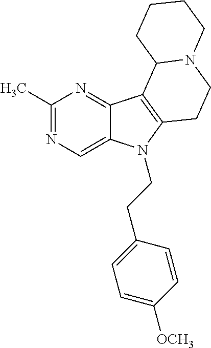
C1(C)=NC=C2C(=N1)C1=C(N2CCC2=CC=C([OCH3])C=C2)CCN2C1CCCC2
